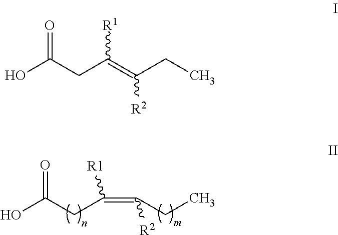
OC(CC(=C(CC)[R2])[R1])=O.OC(CC(=C(CC)[R2])[R1])=O
